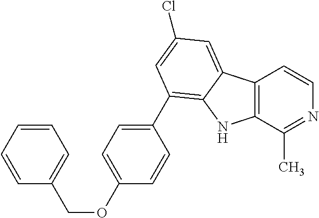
C12=C(C(C)=NC=C1)NC1=C(C3=CC=C(OCC4=CC=CC=C4)C=C3)C=C(Cl)C=C21
